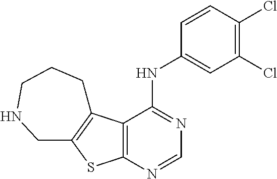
C12=C(N=CN=C1NC1=CC(Cl)=C(Cl)C=C1)SC1=C2CCCNC1
